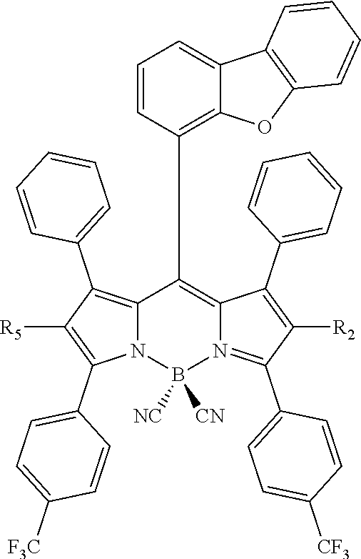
C12=C(C3=CC=CC=C3)C([R5])=C(C3=CC=C([F3C])C=C3)N1B([NC])([CN])N1=C(C3=CC=C([CF3])C=C3)C([R2])=C(C3=CC=CC=C3)C1=C2C1=C2C(=CC=C1)C1=C(O2)C=CC=C1
